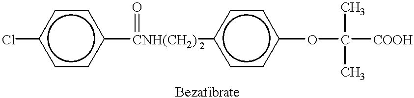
Clc1ccc([CNH(CH2)](c2ccc(OC([COOH])(C)C)cc2)=O)cc1
